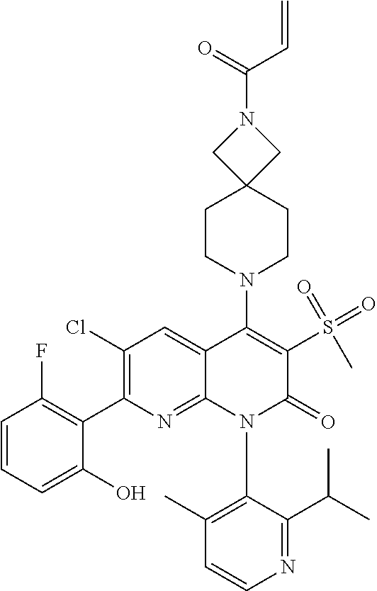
C1=CN=C(C(C)C)C(N2C(=O)C(S(=O)(=O)C)=C(N3CCC4(CN(C(=O)C=C)C4)CC3)C3=CC(Cl)=C(C4=C(F)C=CC=C4O)N=C23)=C1C
